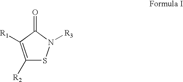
C1([R2])=C([R1])C(=O)N([R3])S1
